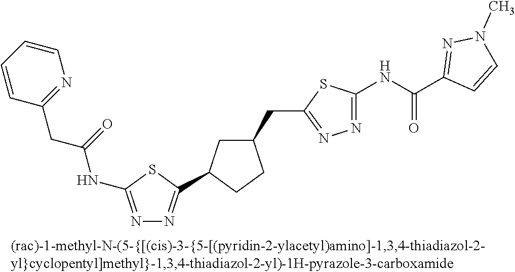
C1C(C2=NN=C(NC(=O)CC3=NC=CC=C3)S2)CCC1CC1=NN=C(NC(=O)C2=NN(C)C=C2)S1
